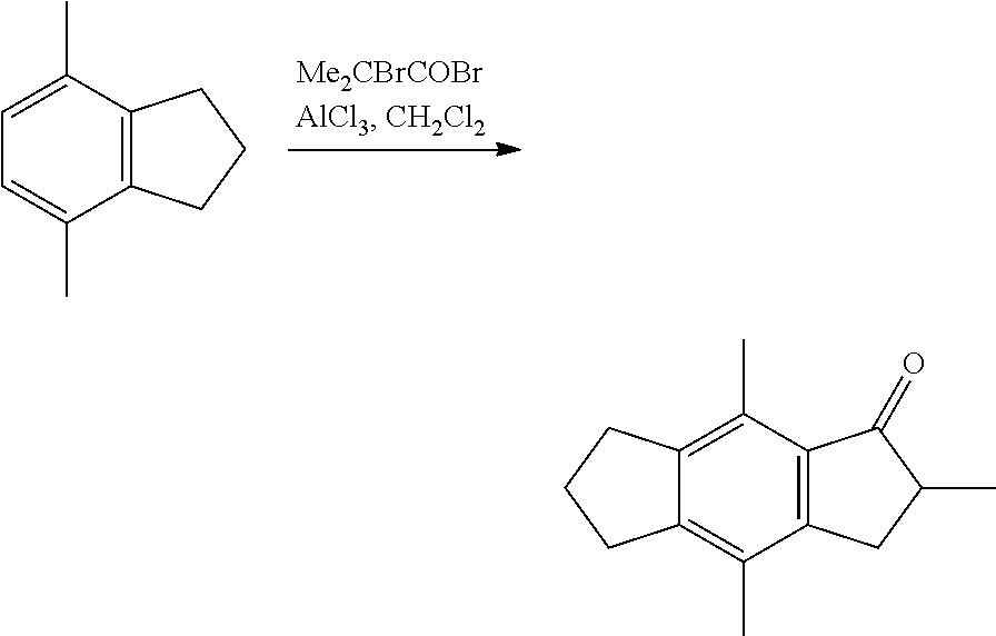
C12=C(C(C)=CC=C1C)CCC2.C12=C(C(C)=C3C(=C1C)CCC3)C(=O)C(C)C2
